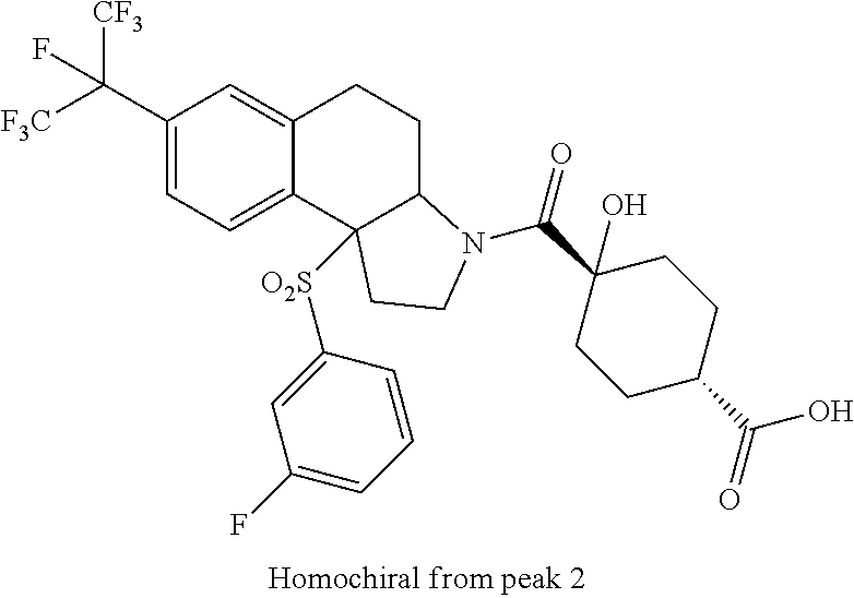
[F3C]C(C1=CC=C2C(=C1)CCC1C2([O2S]C2=CC(F)=CC=C2)CCN1C(C1(O)CCC(C(O)=O)CC1)=O)([CF3])F
